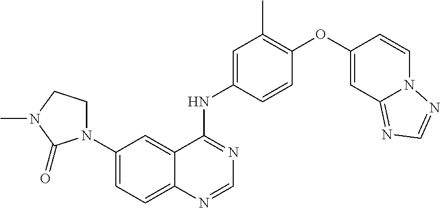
C12=CC=C(N3CCN(C)C3=O)C=C1C(NC1=CC(C)=C(OC3=CC4=NC=NN4C=C3)C=C1)=NC=N2
